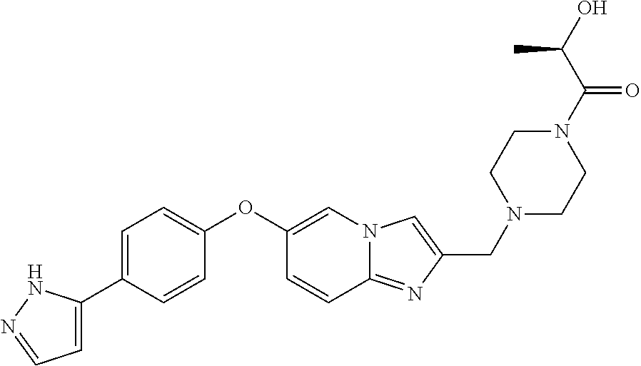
C1=C(C2=CC=C(OC3=CN4C(=NC(CN5CCN(C(C(O)C)=O)CC5)=C4)C=C3)C=C2)NN=C1
